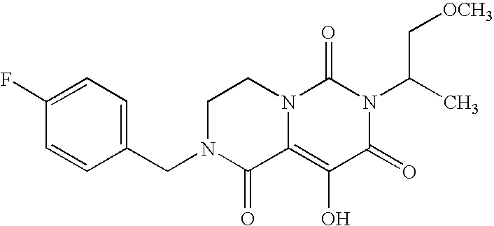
C1(F)=CC=C(CN2C(=O)C3=C(O)C(=O)N(C(C)C[OCH3])C(=O)N3CC2)C=C1
